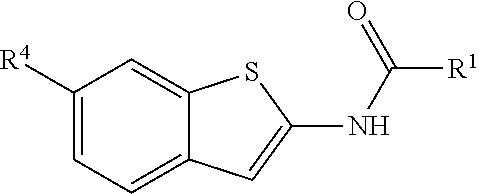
C1([R4])=CC=C2C(=C1)SC(NC([R1])=O)=C2
